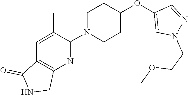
C1=C(C)C(N2CCC(OC3=CN(CCOC)N=C3)CC2)=NC2=C1C(=O)NC2
